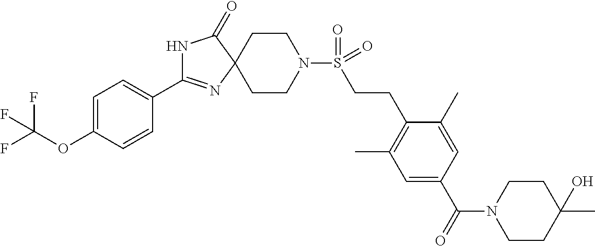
N1C(C2=CC=C(OC(F)(F)F)C=C2)=NC2(C1=O)CCN(S(=O)(=O)CCC1=C(C)C=C(C(N3CCC(C)(O)CC3)=O)C=C1C)CC2
